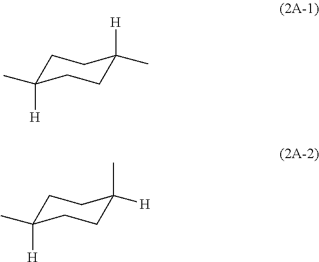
C1C([H])(C)CCC([H])(C)C1.C1C([H])(C)CCC(C)([H])C1
